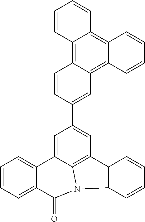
C1=CC=C2C(=C1)C1=CC(C3=CC4=C5C(=C6C(=C4C=C3)C=CC=C6)C=CC=C5)=CC3=C1N(C2=O)C1=C3C=CC=C1
